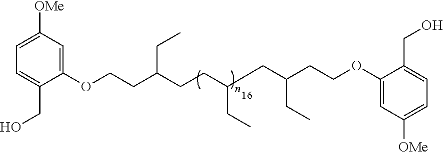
C1(OCCC(CCC(CC(CC)CCOC2=CC([OMe])=CC=C2CO)CC)CC)=CC([OMe])=CC=C1CO
